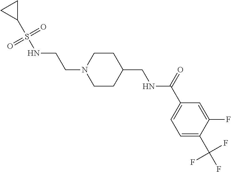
C1=C(C(F)(F)F)C(F)=CC(C(=O)NCC2CCN(CCNS(C3CC3)(=O)=O)CC2)=C1
